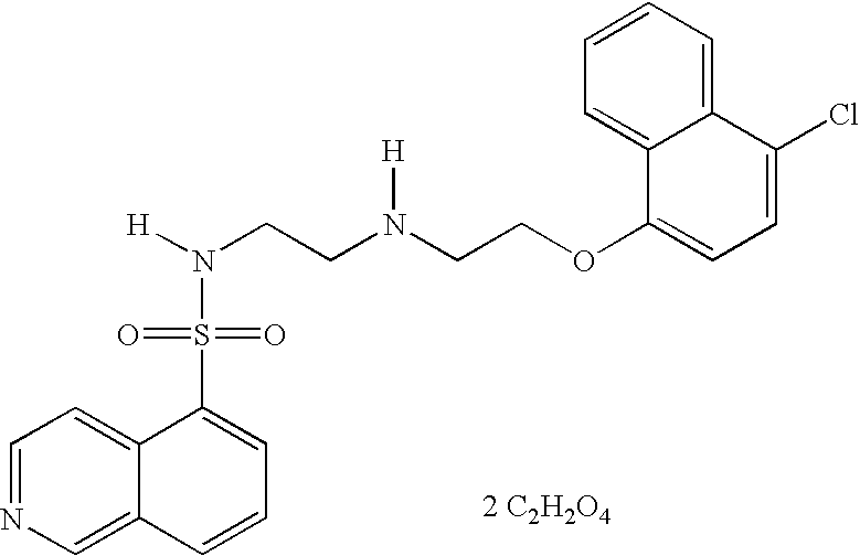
C1=NC=C2C(=C1)C(S(=O)(=O)N([H])CCN(CCOC1=CC=C(Cl)C3=CC=CC=C13)[H])=CC=C2.[2 C2H2O4]
